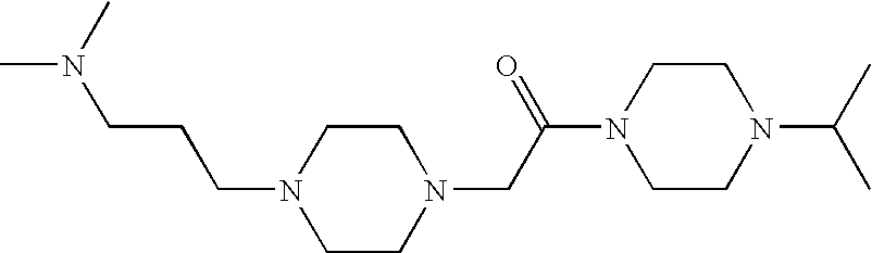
C1CN(CC(N2CCN(C(C)C)CC2)=O)CCN1CCCN(C)C
